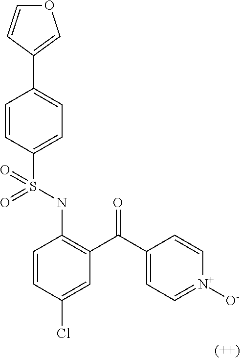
C1=CC(S(NC2=C(C(C3=CC=[N+]([O-])C=C3)=O)C=C(Cl)C=C2)(=O)=O)=CC=C1C1=COC=C1
